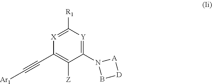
C1(C#C[Ar1])=C([Z])C(N2B[D][A]2)=[Y]C([R1])=[X]1
